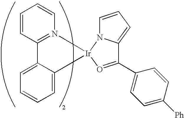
C1=C2C(=CC=C1)C1=N(C=CC=C1)[Ir]21N2C=CC=C2C(C2=CC=C([Ph])C=C2)=O1
